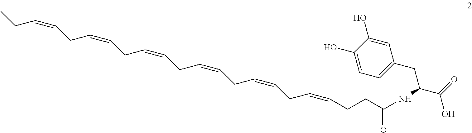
CCC=CCC=CCC=CCC=CCC=CCC=CCCC(=O)NC(C(O)=O)CC1=CC=C(O)C(O)=C1
